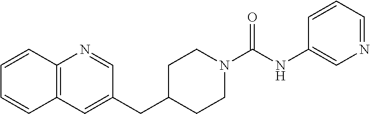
C12=C(C=C(CC3CCN(C(NC4=CN=CC=C4)=O)CC3)C=N1)C=CC=C2
